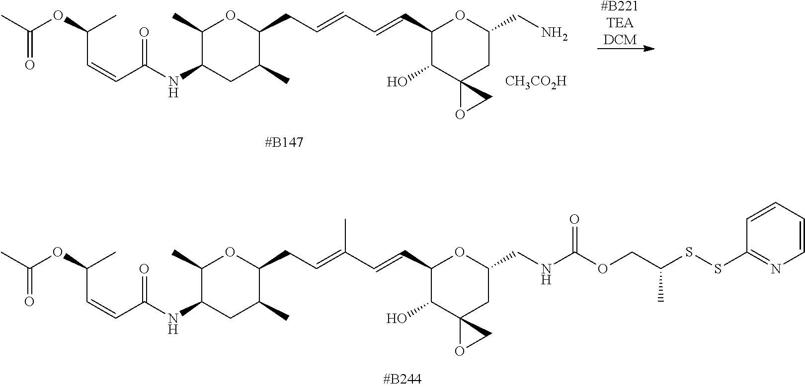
O(C(C)C=CC(NC1CC(C)C(CC=C(C=CC2C(O)C3(CC(CNC(OCC(SSC4=NC=CC=C4)C)=O)O2)OC3)C)OC1C)=O)C(C)=O.O(C(C)C=CC(NC1CC(C)C(CC=CC=CC2C(O)C3(CC(CN)O2)OC3)OC1C)=O)C(C)=O.[#B221TEADCM].[CH3CO2H]
